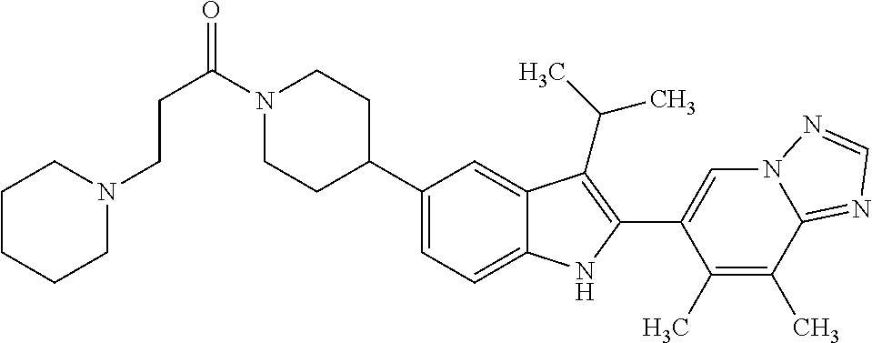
C(C(=O)N1CCC(C2=CC=C3C(=C2)C(C(C)C)=C(C2=CN4C(=NC=N4)C(C)=C2C)N3)CC1)CN1CCCCC1
